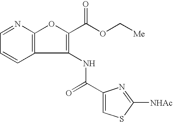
C12=C(N=CC=C1)OC(C(OC[Me])=O)=C2NC(C1=CSC([NHAc])=N1)=O
